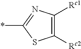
C1([Rc2])=C([Rc1])N=C(*)S1
